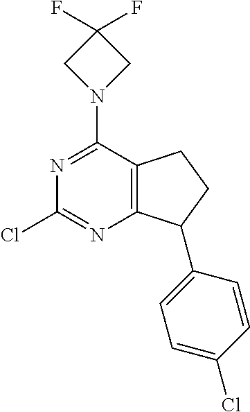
C12=C(C(N3CC(F)(F)C3)=NC(Cl)=N1)CCC2C1=CC=C(Cl)C=C1
